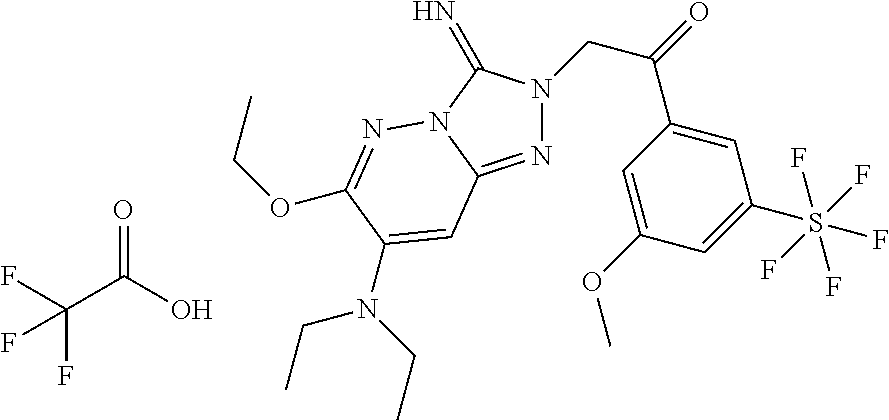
N1=C2N(C(=N)N1CC(=O)C1=CC(S(F)(F)(F)(F)F)=CC(OC)=C1)N=C(OCC)C(N(CC)CC)=C2.C(C(O)=O)(F)(F)F
